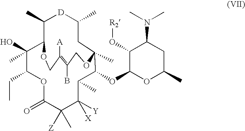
O1C(=O)C([Z])(C)C([X])([Y])C(C)C(OC2OC(C)CC(N(C)C)C2O[R2])C2(C)CC(C)[D]C(C)C(C(C)(O)C1CC)OCC([A])=C(B)CO2
